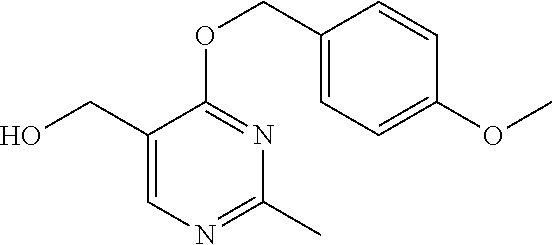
C1(CO)=CN=C(C)N=C1OCC1=CC=C(OC)C=C1
